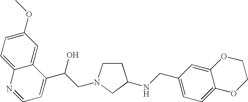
N(CC1=CC=C2C(=C1)OCCO2)C1CCN(CC(C2=CC=NC3=CC=C(OC)C=C23)O)C1
